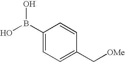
C1(B(O)O)=CC=C(C[OMe])C=C1
